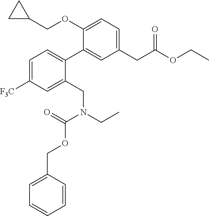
C1(COC2=CC=C(CC(OCC)=O)C=C2C2=CC=C([F3C])C=C2CN(CC)C(OCC2=CC=CC=C2)=O)CC1
